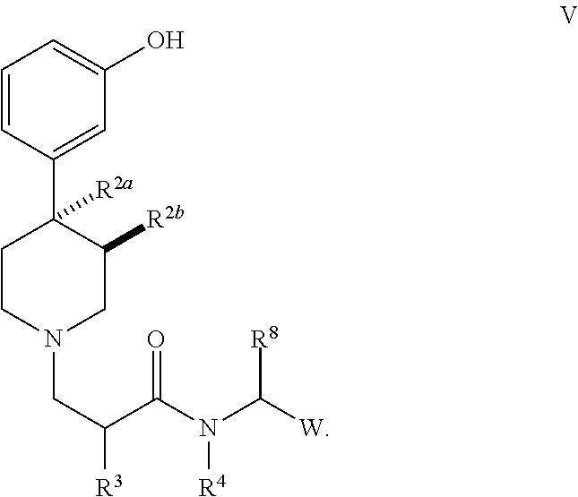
C1=CC(C2([R2a])CCN(CC([R3])C(N(C([W])[R8])[R4])=O)CC2[R2b])=CC(O)=C1
